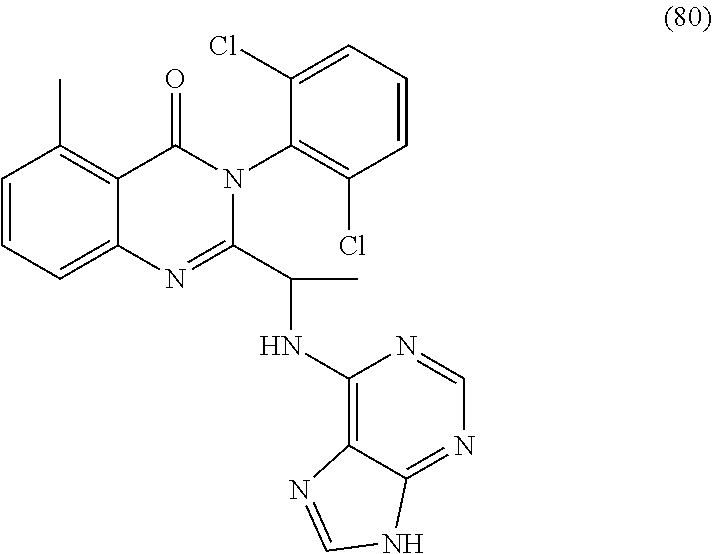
C1=CC=C2C(=C1C)C(=O)N(C1=C(Cl)C=CC=C1Cl)C(C(NC1=C3C(=NC=N1)NC=N3)C)=N2
